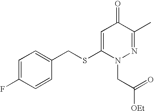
C1=C(SCC2=CC=C(F)C=C2)N(CC([OEt])=O)N=C(C)C1=O
